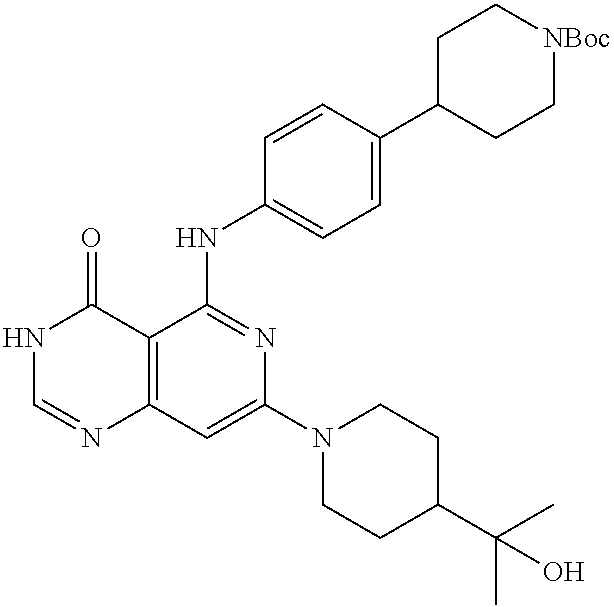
C12=C(C=C(N3CCC(C(C)(C)O)CC3)N=C1NC1=CC=C(C3CC[NBoc]CC3)C=C1)N=CNC2=O
